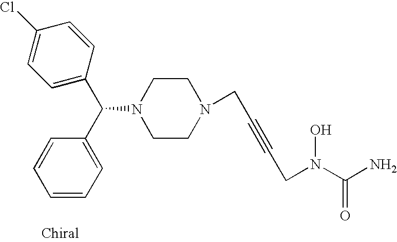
C1(C(C2=CC=CC=C2)N2CCN(CC#CCN(O)C(N)=O)CC2)=CC=C(Cl)C=C1
